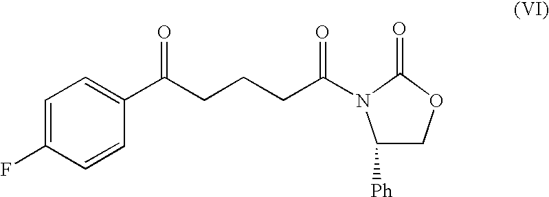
C(CC(C1=CC=C(F)C=C1)=O)CC(=O)N1C([Ph])COC1=O
